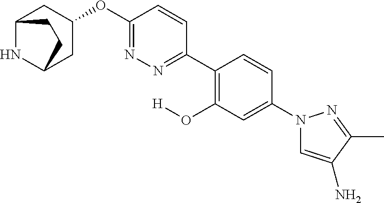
C12NC(CC(OC3=NN=C(C4=C(O[H])C=C(N5C=C(N)C(C)=N5)C=C4)C=C3)C1)CC2
